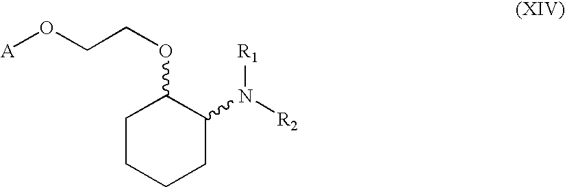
C1CCCC(N([R2])[R1])C1OCCO[A]
